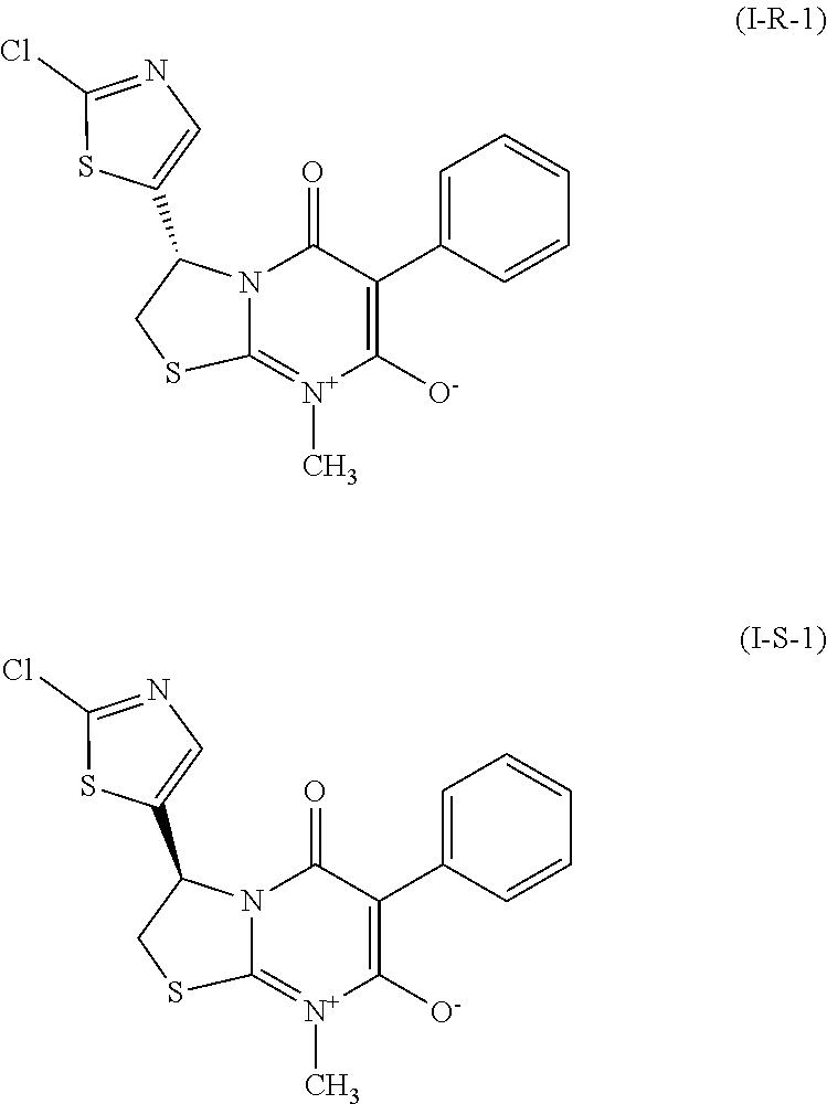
N12C(=[N+](C)C([O-])=C(C3=CC=CC=C3)C1=O)SCC2C1=CN=C(Cl)S1.N12C(=[N+](C)C([O-])=C(C3=CC=CC=C3)C1=O)SCC2C1=CN=C(Cl)S1
